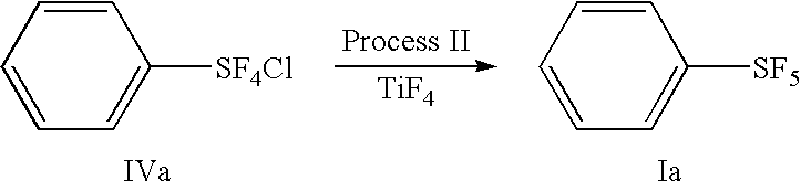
C1=CC=CC=C1[SF4Cl].C1=CC=CC=C1[SF5].[TiF4]
